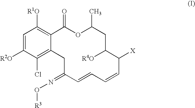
C1=C([R2O])C(Cl)=C2C(=C1[R1O])C(=O)OC(C)CC([R4O])C([X])C=CC=CC(=NO[R3])C2
